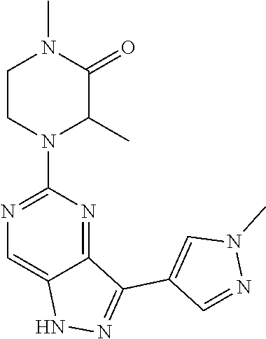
N1(C)C=C(C2=NNC3=CN=C(N4CCN(C)C(=O)C4C)N=C23)C=N1
